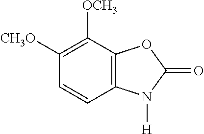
C1([OCH3])=C([CH3O])C=CC2=C1OC(=O)N2[H]
